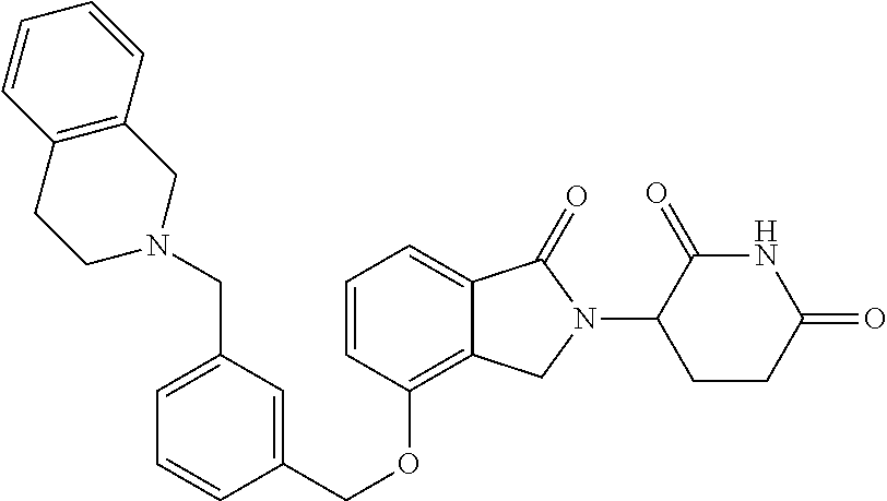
C(OC1=C2C(=CC=C1)C(=O)N(C1C(=O)NC(=O)CC1)C2)C1=CC(CN2CCC3=C(C2)C=CC=C3)=CC=C1
